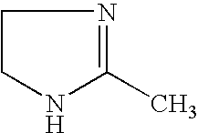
C1CNC(C)=N1
